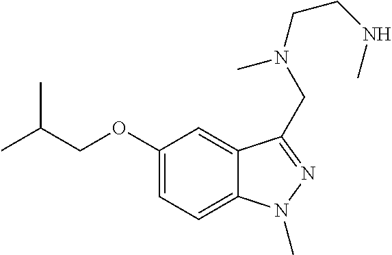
C1(OCC(C)C)=CC=C2C(=C1)C(CN(CCNC)C)=NN2C
